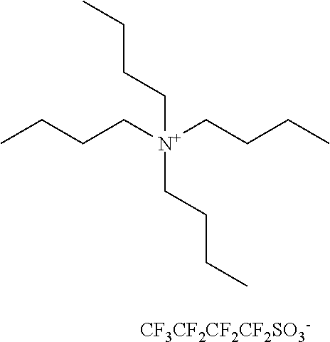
CCCC[N+](CCCC)(CCCC)CCCC.[CF3CF2CF2CF2SO3-]
